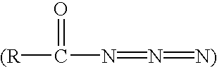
[(R]C(=O)N=N=[N)]
